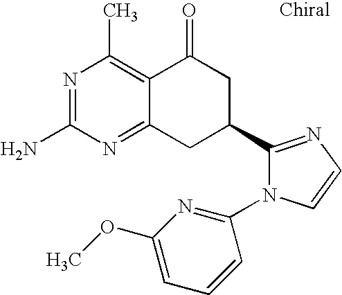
C12=C(C)N=C(N)N=C1CC(C1=NC=CN1C1=NC(OC)=CC=C1)CC2=O
